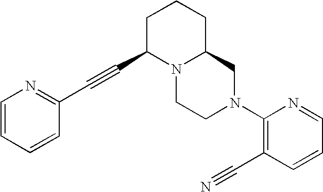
C1=CC=CC(C#CC2N3C(CCC2)CN(C2=C(C#N)C=CC=N2)CC3)=N1
